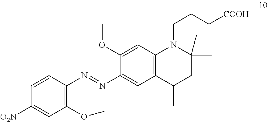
C1(OC)=C(N=NC2=CC3=C(C=C2OC)N(CCC[COOH])C(C)(C)CC3C)C=CC([O2N])=C1
